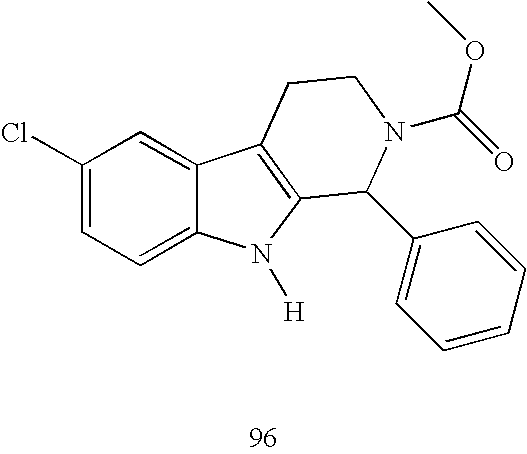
C1(Cl)=CC=C2C(=C1)C1=C(N2[H])C(C2=CC=CC=C2)N(C(OC)=O)CC1
